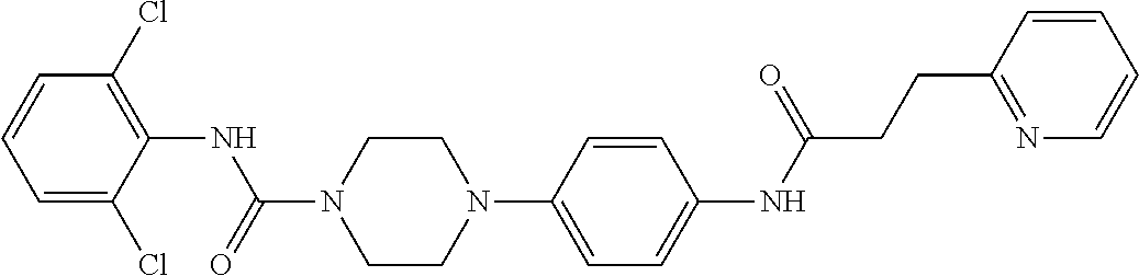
C1(Cl)=C(NC(N2CCN(C3=CC=C(NC(CCC4=NC=CC=C4)=O)C=C3)CC2)=O)C(Cl)=CC=C1
